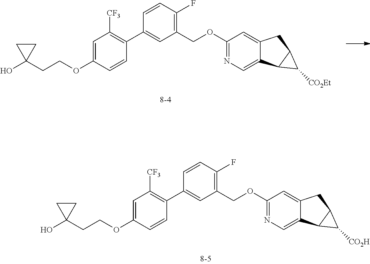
C1=C(OCCC2(O)CC2)C=CC(C2=CC(COC3=NC=C4C(=C3)CC3C4C3[CO2H])=C(F)C=C2)=C1[CF3].C1=C(OCCC2(O)CC2)C=CC(C2=CC(COC3=NC=C4C(=C3)CC3C4C3[CO2Et])=C(F)C=C2)=C1[CF3]
